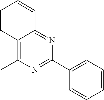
C12=C(C)N=C(C3=CC=CC=C3)N=C1C=CC=C2
